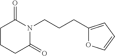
C1C(=O)N(CCCC2=CC=CO2)C(=O)CC1
